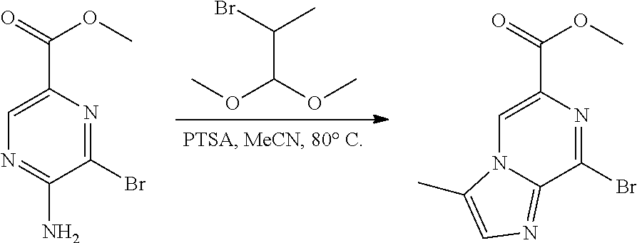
O(C(OC)C(Br)C)C.BrC1=NC(C(=O)OC)=CN=C1N.BrC1=NC(C(=O)OC)=CN2C1=NC=C2C
